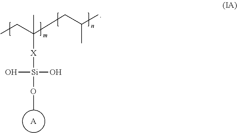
CCC(CC(C)C)([X][Si](O)(O)OC)C.[A]
